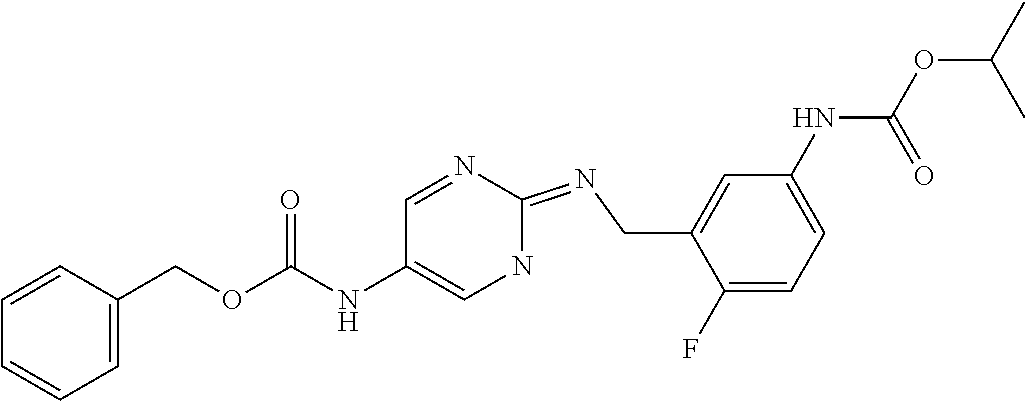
C1=NC(=NCC2=CC(NC(OC(C)C)=O)=CC=C2F)NC=C1NC(OCC1=CC=CC=C1)=O
